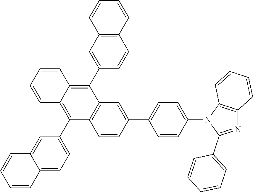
C1=CC=CC2=CC=C(C3=C4C(=C(C5=CC6=C(C=C5)C=CC=C6)C5=C3C=CC(C3=CC=C(N6C(C7=CC=CC=C7)=NC7=C6C=CC=C7)C=C3)=C5)C=CC=C4)C=C12
